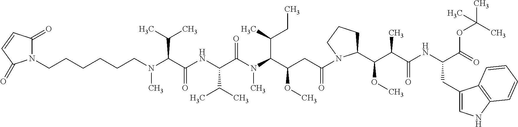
N1(CCCCCCN(C(C(NC(C(N(C(C(OC)CC(=O)N2CCCC2C(C(C(NC(CC2=CNC3=C2C=CC=C3)C(OC(C)(C)C)=O)=O)C)OC)C(CC)C)C)=O)C(C)C)=O)C(C)C)C)C(=O)C=CC1=O
